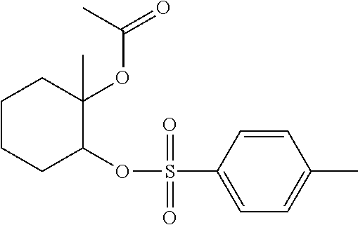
C1(OS(C2=CC=C(C)C=C2)(=O)=O)C(OC(=O)C)(C)CCCC1
